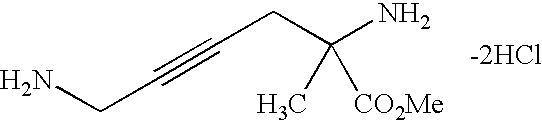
NCC#CCC(N)(C)[CO2Me]
